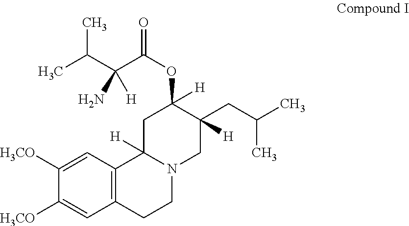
CC(C(C(OC1([H])C(CC(C)C)([H])CN2C([H])(C1)C1=C(CC2)C=C([H3CO])C([H3CO])=C1)=O)(N)[H])C
